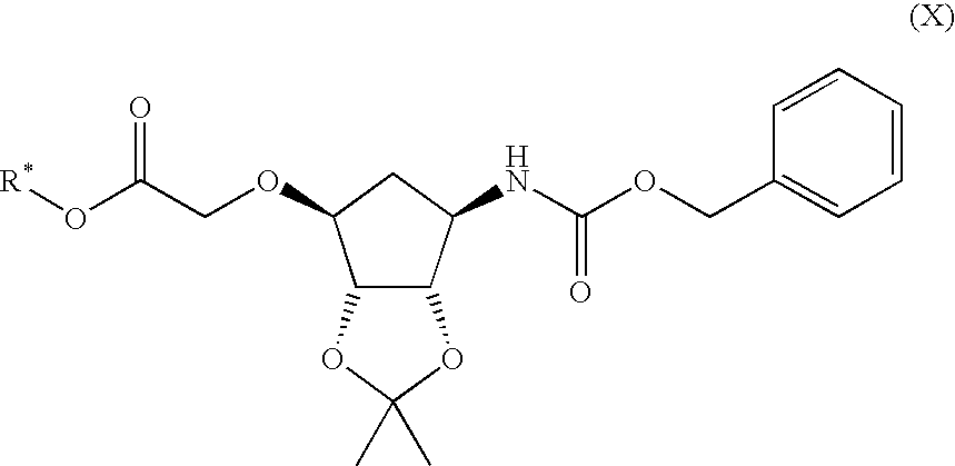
[R*]OC(COC1C2C(C(NC(OCC3=CC=CC=C3)=O)C1)OC(C)(C)O2)=O
